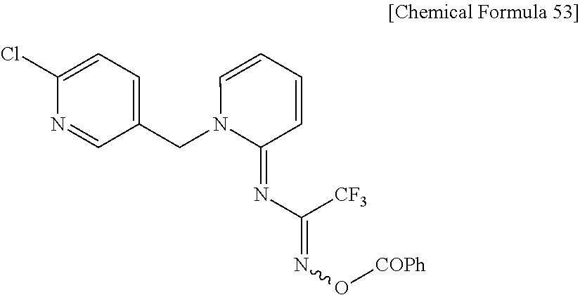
C1(Cl)=CC=C(CN2C(=NC([CF3])=NO[COPh])C=CC=C2)C=N1
